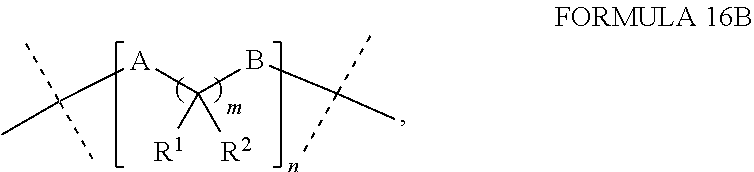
C([A]C(BC(C)(C)C)([R1])[R2])(C)(C)C
